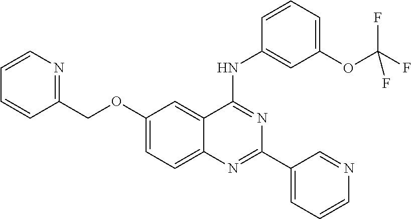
C1(OCC2=NC=CC=C2)=CC=C2C(=C1)C(NC1=CC(OC(F)(F)F)=CC=C1)=NC(C1=CC=CN=C1)=N2
